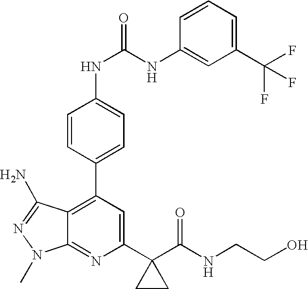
C1(C2(C(NCCO)=O)CC2)=CC(C2=CC=C(NC(=O)NC3=CC(C(F)(F)F)=CC=C3)C=C2)=C2C(=N1)N(C)N=C2N
